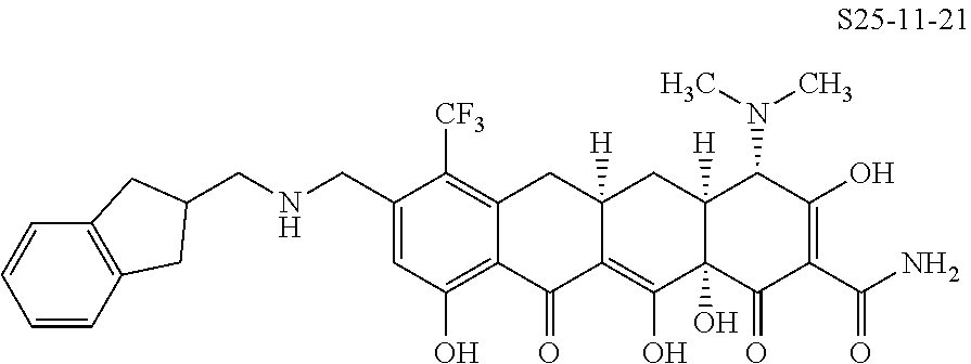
C1=C(CNCC2CC3=C(C=CC=C3)C2)C([CF3])=C2C(=C1O)C(=O)C1=C(O)C3(O)C([H])(CC1([H])C2)C(N(C)C)C(O)=C(C(N)=O)C3=O
